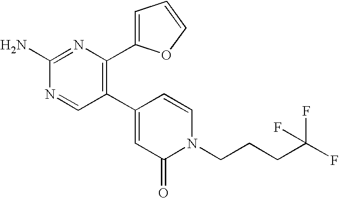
C1(N)=NC(C2=CC=CO2)=C(C2=CC(=O)N(CCCC(F)(F)F)C=C2)C=N1
